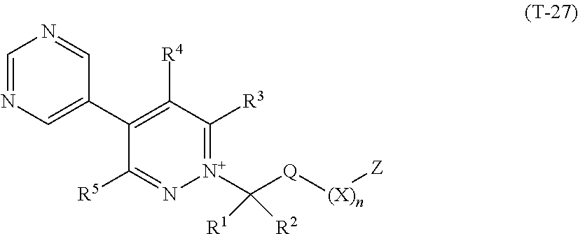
C1=NC=C(C2=C([R4])C([R3])=[N+](C([Q][(X)n][Z])([R2])[R1])N=C2[R5])C=N1
